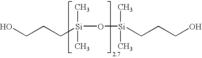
C(CC[Si](O[Si](CCCO)(C)C)(C)C)O
